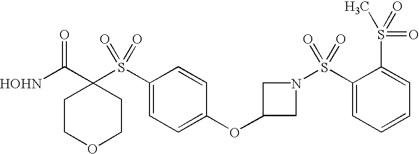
[HOHN]C(C1(S(C2=CC=C(OC3CN(S(C4=CC=CC=C4S(=O)(C)=O)(=O)=O)C3)C=C2)(=O)=O)CCOCC1)=O
